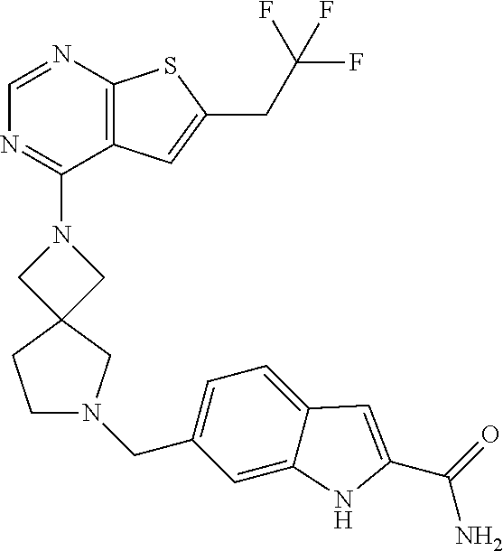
C1=NC2=C(C(N3CC4(C3)CN(CC3=CC=C5C(=C3)NC(C(=O)N)=C5)CC4)=N1)C=C(CC(F)(F)F)S2
